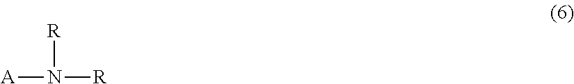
[A]N([R])[R]
